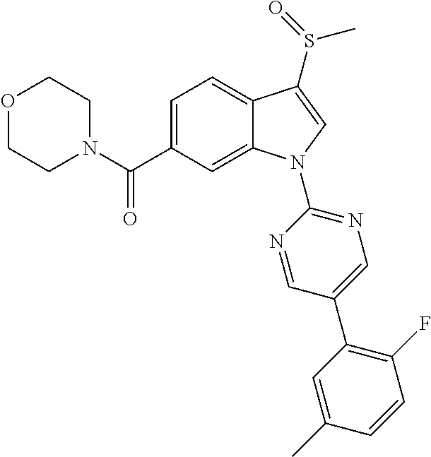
O1CCN(C(C2=CC=C3C(=C2)N(C2=NC=C(C4=C(F)C=CC(C)=C4)C=N2)C=C3S(=O)C)=O)CC1
